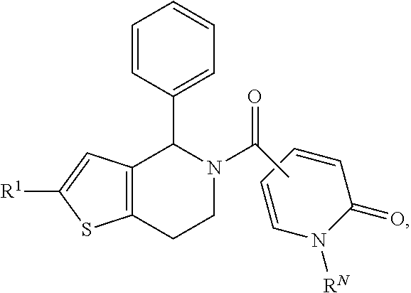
C1=CN([RN])C(=O)C=C1.C12=C(CCN(C(=O)C)C1C1=CC=CC=C1)SC([R1])=C2
